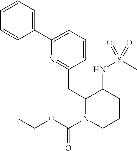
N1=C(CC2N(C(OCC)=O)CCCC2NS(C)(=O)=O)C=CC=C1C1=CC=CC=C1
